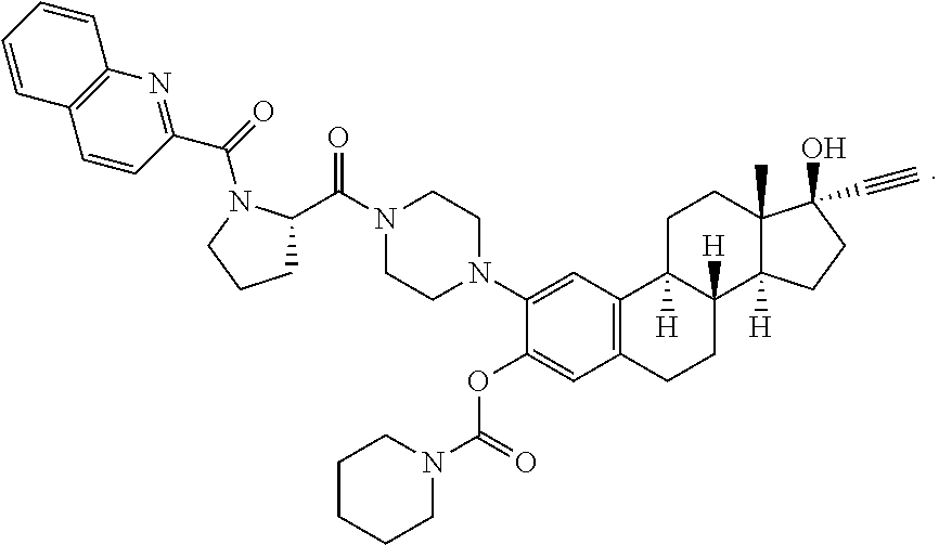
C1C2([H])C([H])(C3([H])C(C)(C1)C(O)(C#C)CC3)CCC1=C2C=C(N2CCN(C(C3CCCN3C(C3=NC4=C(C=C3)C=CC=C4)=O)=O)CC2)C(OC(N2CCCCC2)=O)=C1
